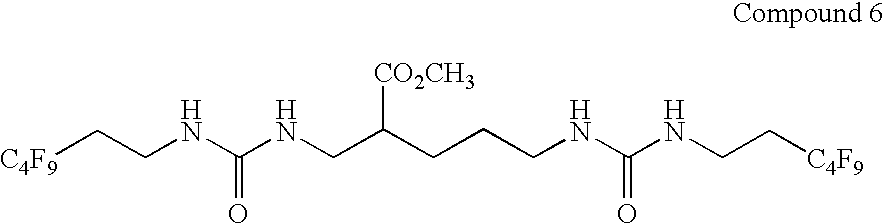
[C4F9]CCNC(NCCCC(CNC(NCC[C4F9])=O)[CO2CH3])=O
